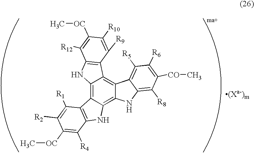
C12=C3C(=C4C(=C1C1=C(N2)C([R12])=C([OC]C)C([R10])=C1[R9])C1=C([R5])C([R6])=C([CO]C)C([R8])=C1N4)NC1=C3C([R1])=C([R2])C([OC]C)=C1[R4]
